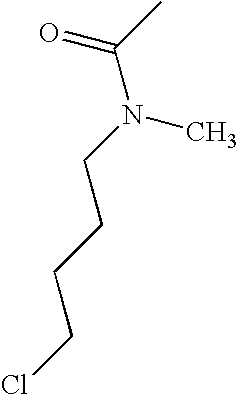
N(C(C)=O)(CCCCCl)C
